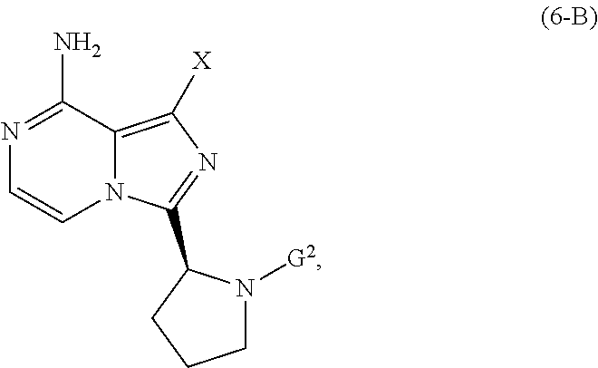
N1=C(N)C2=C([X])N=C(C3N([G2])CCC3)N2C=C1
